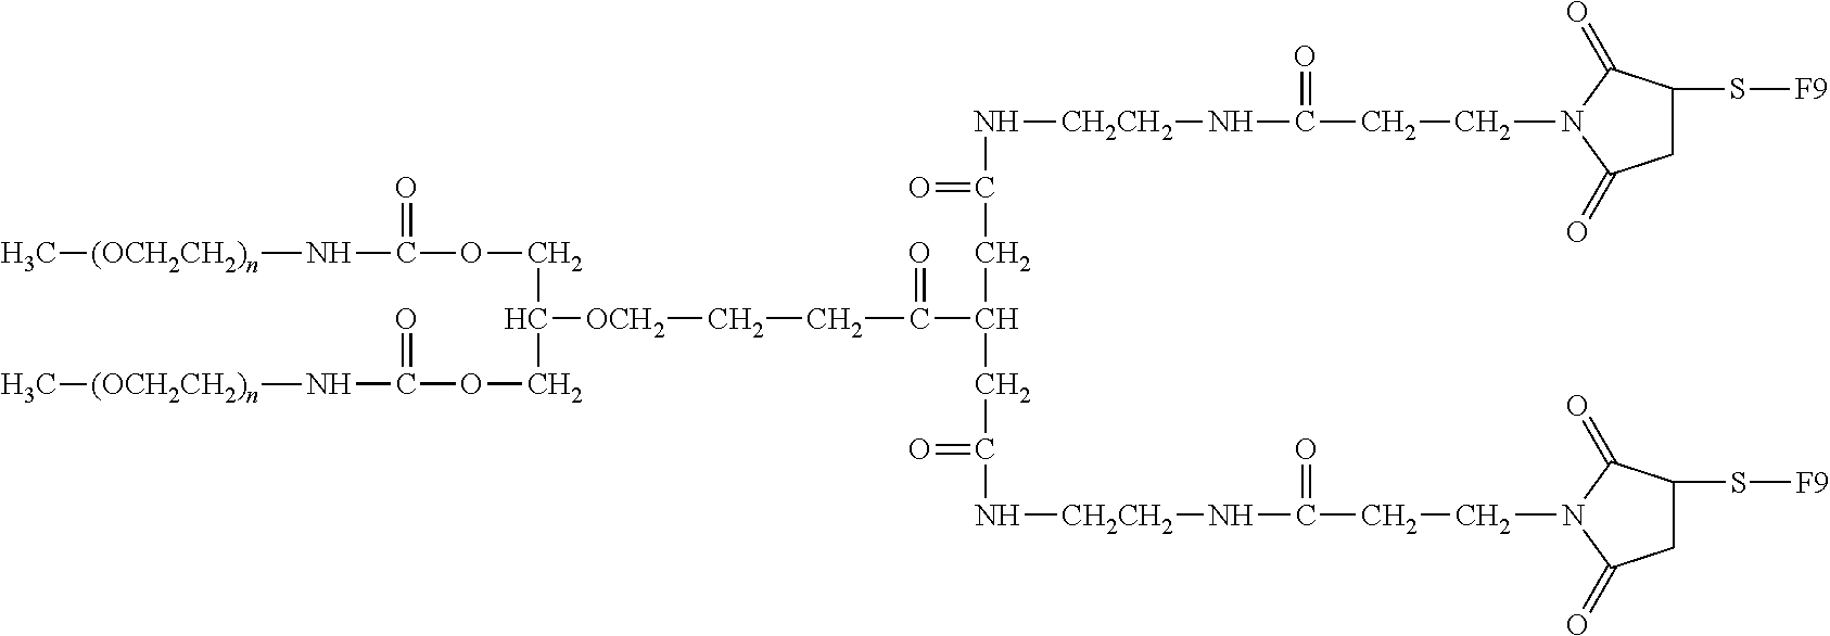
C1C(S[F9])C(=O)N(CCC(N[CH2CH2]NC(=O)CC(CC(=O)N[CH2CH2]NC(CCN2C(=O)C(S[F9])CC2=O)=O)C(=O)CC[OCH2]C(COC(=O)N[(OCH2CH2)n]C)COC(=O)N[(OCH2CH2)n]C)=O)C1=O
